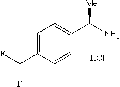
C1=C(C(F)F)C=CC(C(N)[Me])=C1.Cl
